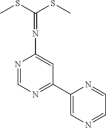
N1=CN=C(C2=CN=CC=N2)C=C1N=C(SC)SC
